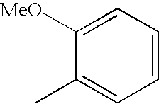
C1=CC=C(C)C([MeO])=C1
